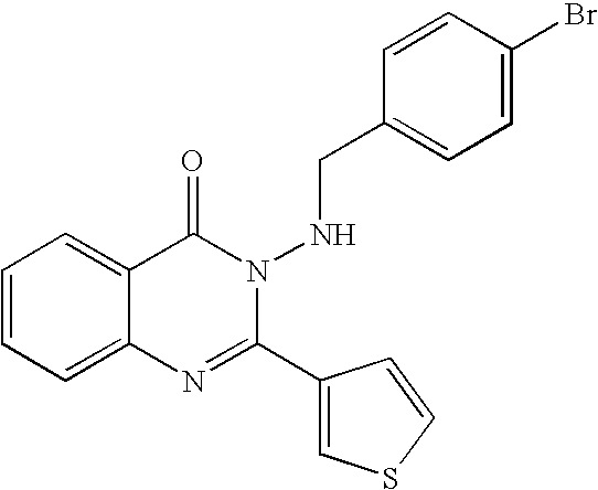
C1=CC=C2C(=C1)C(=O)N(NCC1=CC=C(Br)C=C1)C(C1=CSC=C1)=N2
